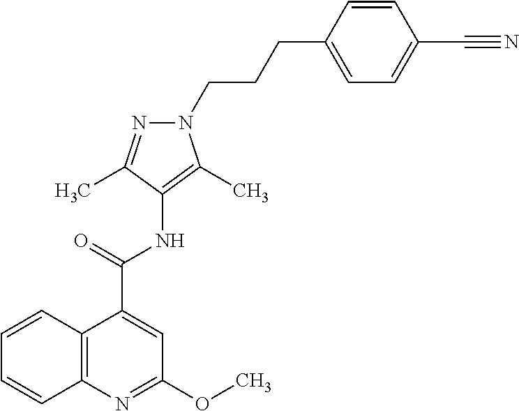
C1=C(CCCN2C(C)=C(NC(C3=CC(OC)=NC4=C3C=CC=C4)=O)C(C)=N2)C=CC(C#N)=C1
